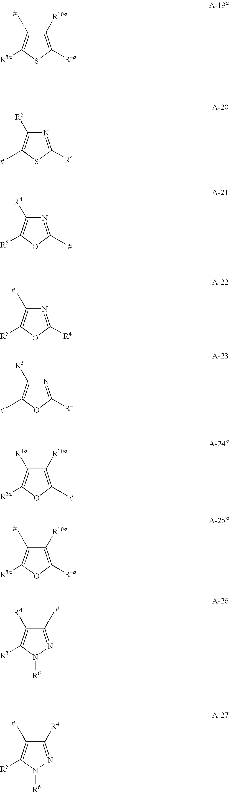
C1([R10a])=C([R4a])SC([R5a])=C1C.N1=C([R4])SC(C)=C1[R5].N1=C(C)OC([R5])=C1[R4].N1=C([R4])OC([R5])=C1C.N1=C([R4])OC(C)=C1[R5].C1([R10a])=C(C)OC([R5a])=C1[R4a].C1([R10a])=C([R4a])OC([R5a])=C1C.C1([R4])=NN([R6])C([R5])=C1C.C1(C)=NN([R6])C([R5])=C1[R4]
